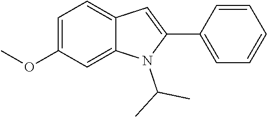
C1=C(OC)C=C2C(=C1)C=C(C1=CC=CC=C1)N2C(C)C
